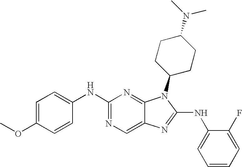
C1=C(OC)C=CC(NC2=NC=C3C(=N2)N(C2CCC(N(C)C)CC2)C(NC2=CC=CC=C2F)=N3)=C1
